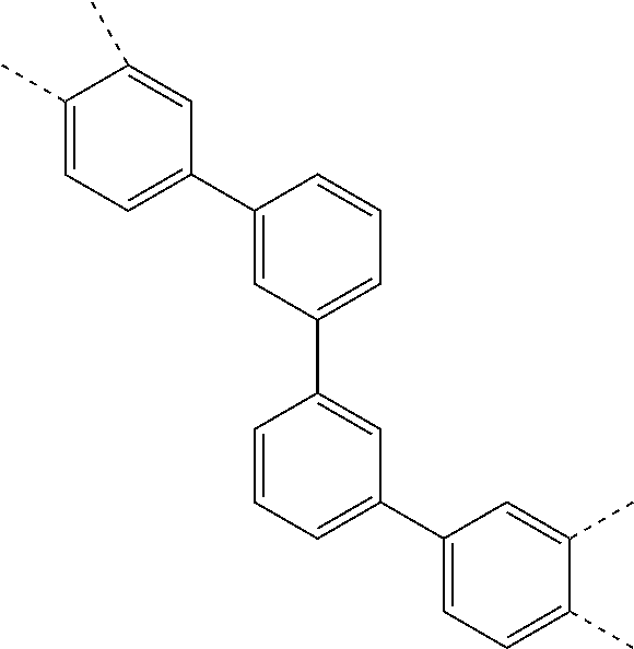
C1(C)=CC=C(C2=CC(C3=CC(C4=CC=C(C)C(C)=C4)=CC=C3)=CC=C2)C=C1C
